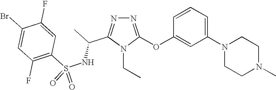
N1=C(OC2=CC(N3CCN(C)CC3)=CC=C2)N(CC)C(C(C)NS(C2=C(F)C=C(Br)C(F)=C2)(=O)=O)=N1
